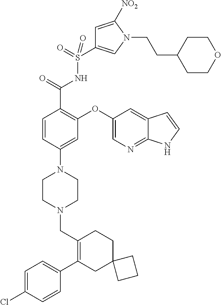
C1=C(Cl)C=CC(C2=C(CN3CCN(C4=CC(OC5=CN=C6C(=C5)C=CN6)=C(C(=O)NS(=O)(=O)C5=CN(CCC6CCOCC6)C([NO2])=C5)C=C4)CC3)CCC3(C2)CCC3)=C1
